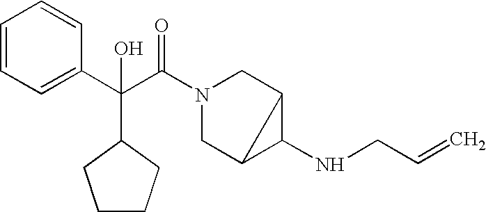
C1=CC=C(C(C(N2CC3C(NCC=C)C3C2)=O)(C2CCCC2)O)C=C1
